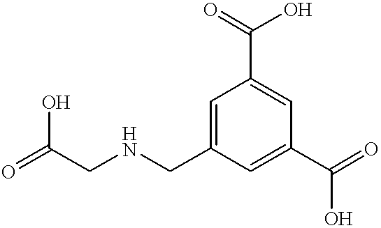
C1=C(CNCC(O)=O)C=C(C(=O)O)C=C1C(=O)O
